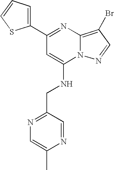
C1(C2=NC3=C(Br)C=NN3C(NCC3=NC=C(C)N=C3)=C2)=CC=CS1
